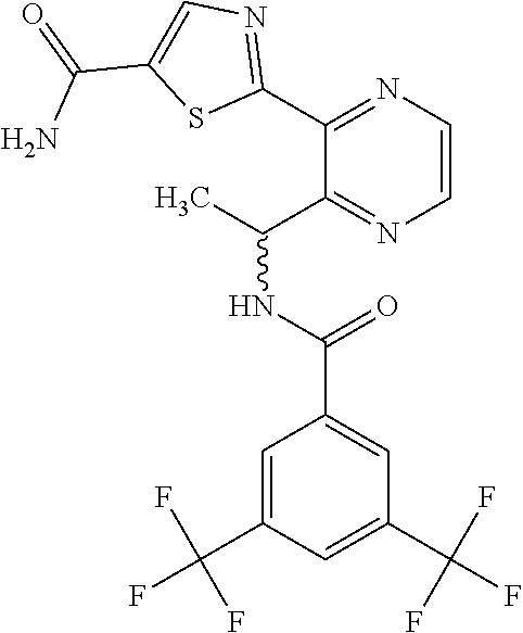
C1=C(C(F)(F)F)C=C(C(NC(C)C2=NC=CN=C2C2=NC=C(C(=O)N)S2)=O)C=C1C(F)(F)F
